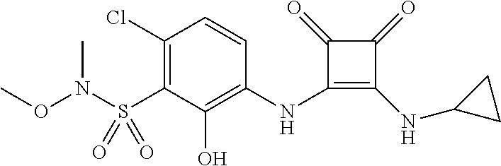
C1(Cl)=C(S(N(C)OC)(=O)=O)C(O)=C(NC2=C(NC3CC3)C(=O)C2=O)C=C1
